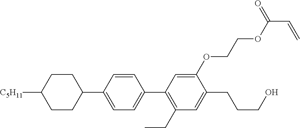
C1CC([C5H11])CCC1C1=CC=C(C2=C(CC)C=C(CCCO)C(OCCOC(=O)C=C)=C2)C=C1
